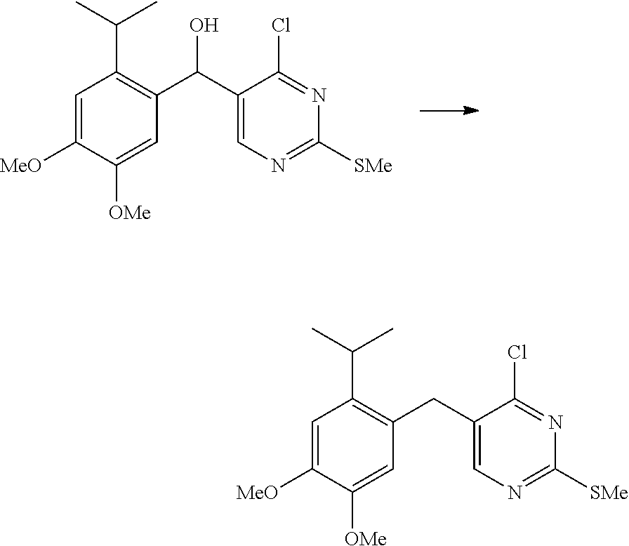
C1=C([MeO])C([OMe])=CC(C(O)C2=CN=C([SMe])N=C2Cl)=C1C(C)C.C1=C([MeO])C([OMe])=CC(CC2=CN=C([SMe])N=C2Cl)=C1C(C)C
